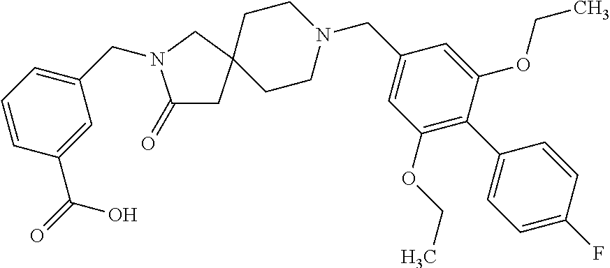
C1(=O)CC2(CN1CC1=CC=CC(C(=O)O)=C1)CCN(CC1=CC(OCC)=C(C3=CC=C(F)C=C3)C(OCC)=C1)CC2
